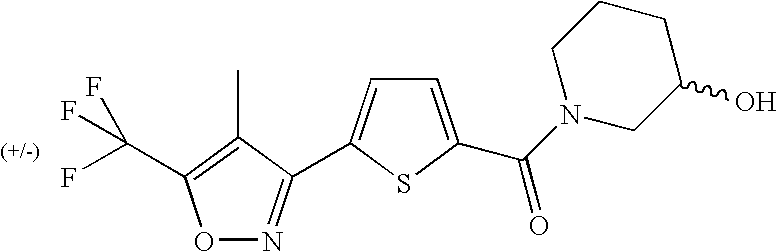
O1N=C(C2=CC=C(C(N3CC(O)CCC3)=O)S2)C(C)=C1C(F)(F)F
